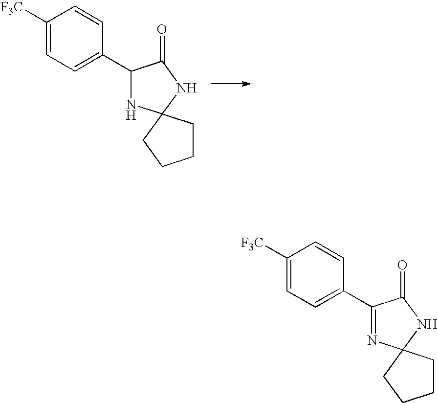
C1([F3C])=CC=C(C2NC3(NC2=O)CCCC3)C=C1.C1([F3C])=CC=C(C2=NC3(NC2=O)CCCC3)C=C1
